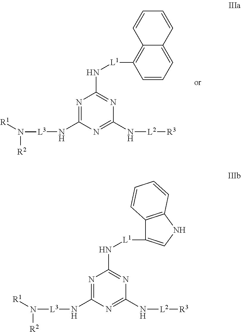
N1=C(N[L3]N([R2])[R1])N=C(N[L2][R3])N=C1N[L1]C1=C2C(=CC=C1)C=CC=C2.N1=C(N[L3]N([R2])[R1])N=C(N[L2][R3])N=C1N[L1]C1=CNC2=C1C=CC=C2
